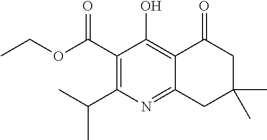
C(C1=C(C(C)C)N=C2C(=C1O)C(=O)CC(C)(C)C2)(OCC)=O
